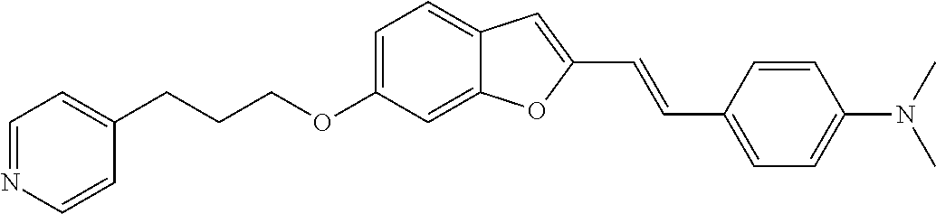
C1=C(OCCCC2=CC=NC=C2)C=C2C(=C1)C=C(C=CC1=CC=C(N(C)C)C=C1)O2
